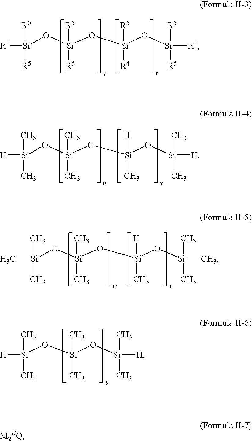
[Si]([R5])([R5])(O[Si](O[Si](O[Si]([R5])([R5])[R4])([R5])[R4])([R5])[R5])[R4].[Si](C)(C)(O[Si](O[Si](O[Si](C)(C)[H])([H])C)(C)C)[H].[Si](C)(C)(O[Si](O[Si](O[Si](C)(C)C)([H])C)(C)C)C.[H][Si](O[Si](O[Si](C)(C)[H])(C)C)(C)C
